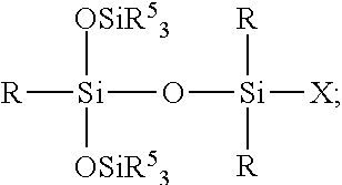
[R][Si]([OSiR53])([OSiR53])O[Si]([R])([R])[X]
